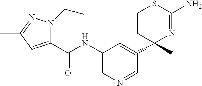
C1(C(NC2=CN=CC(C3(C)N=C(N)SCC3)=C2)=O)=CC(C)=NN1CC
